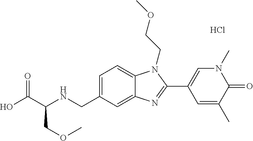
OC(C(NCC1=CC=C2C(=C1)N=C(C1=CN(C)C(=O)C(C)=C1)N2CCOC)COC)=O.Cl
